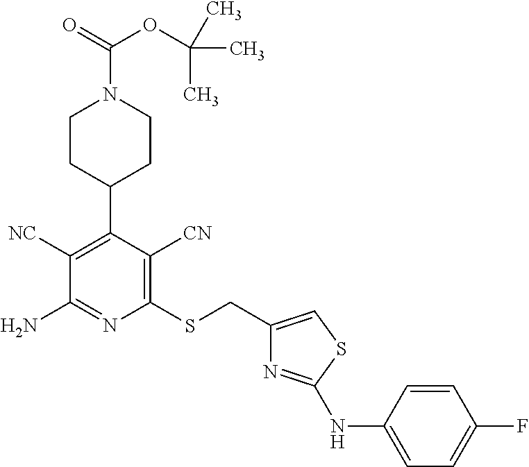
C1(C2=C([NC])C(N)=NC(SCC3=CSC(NC4=CC=C(F)C=C4)=N3)=C2[CN])CCN(C(=O)OC(C)(C)C)CC1
